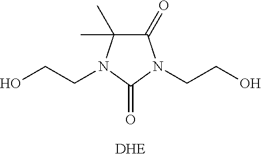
C1(=O)C(C)(C)N(CCO)C(=O)N1CCO
